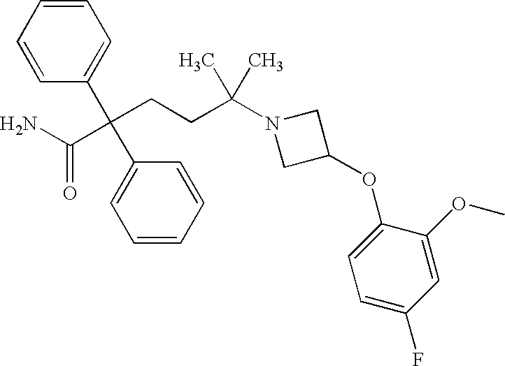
C1=CC=CC(C(CCC(N2CC(OC3=CC=C(F)C=C3OC)C2)(C)C)(C(N)=O)C2=CC=CC=C2)=C1
